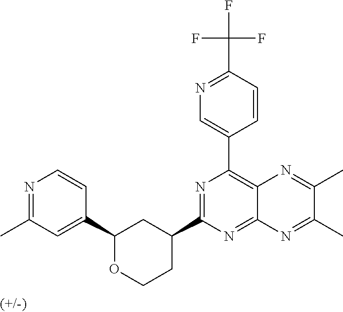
C1(C2=CC(C)=NC=C2)OCCC(C2=NC(C3=CN=C(C(F)(F)F)C=C3)=C3C(=N2)N=C(C)C(C)=N3)C1
